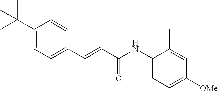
C(=CC(=O)NC1=CC=C([OMe])C=C1C)C1=CC=C(C(C)(C)C)C=C1
